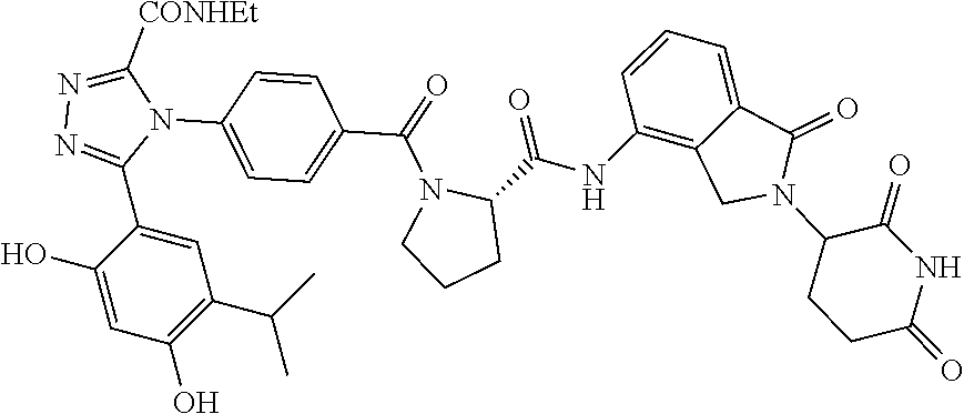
C1(O)=CC(O)=C(C(C)C)C=C1C1=NN=C([CONHEt])N1C1=CC=C(C(N2CCCC2C(=O)NC2=C3C(=CC=C2)C(=O)N(C2C(=O)NC(=O)CC2)C3)=O)C=C1
